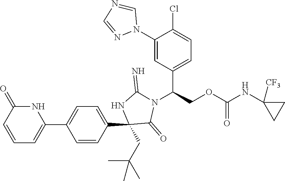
C1(C2(CC(C)(C)C)C(=O)N(C(C3=CC=C(Cl)C(N4C=NC=N4)=C3)COC(NC3([CF3])CC3)=O)C(=N)N2)=CC=C(C2=CC=CC(=O)N2)C=C1
